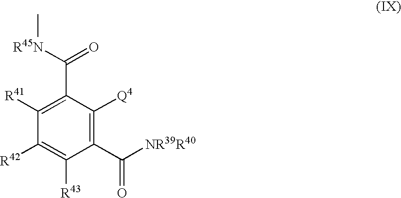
C1([Q4])=C(C([NR39R40])=O)C([R43])=C([R42])C([R41])=C1C(=O)[R45N]C
